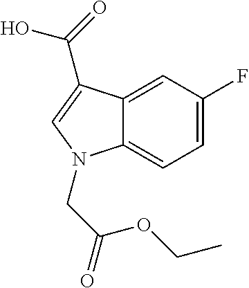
C12=CC(F)=CC=C1N(CC(=O)OCC)C=C2C(O)=O
